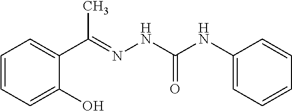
C1=CC=C(O)C(C(=NNC(NC2=CC=CC=C2)=O)C)=C1
